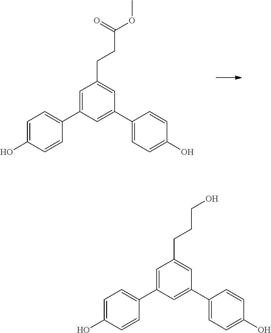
C(CCC1=CC(C2=CC=C(O)C=C2)=CC(C2=CC=C(O)C=C2)=C1)(=O)OC.C(CCC1=CC(C2=CC=C(O)C=C2)=CC(C2=CC=C(O)C=C2)=C1)O
